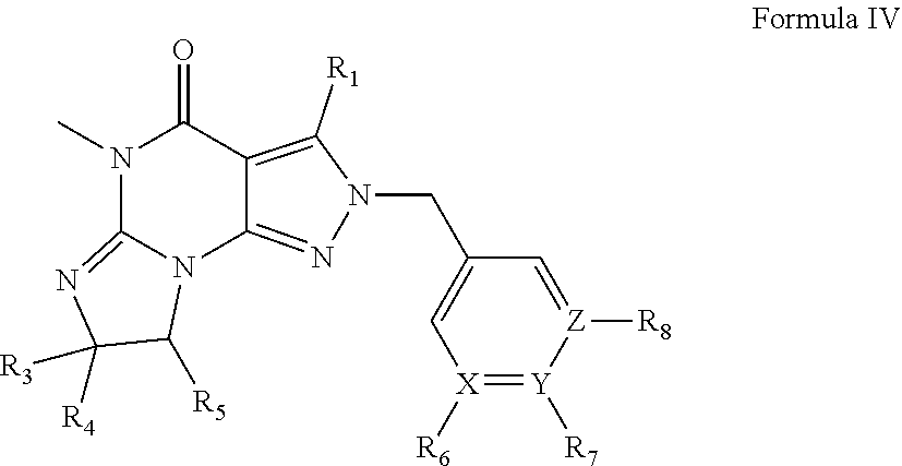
N1(C)C2=NC([R3])([R4])C([R5])N2C2=NN(CC3=C[X]([R6])=[Y]([R7])[Z]([R8])=C3)C([R1])=C2C1=O
